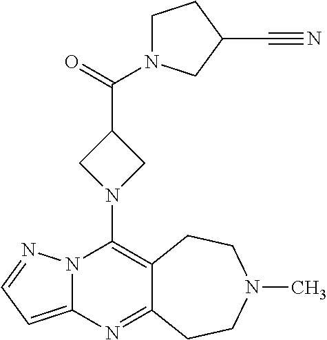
N12C(=CC=N1)N=C1C(=C2N2CC(C(=O)N3CCC(C#N)C3)C2)CCN(C)CC1
